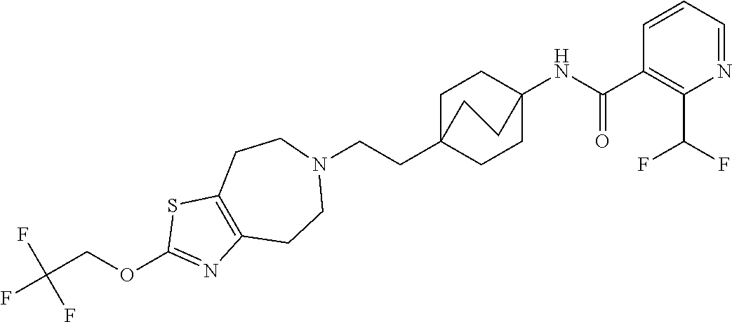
C1C2(CCN3CCC4=C(CC3)N=C(OCC(F)(F)F)S4)CCC(NC(C3=C(C(F)F)N=CC=C3)=O)(C1)CC2
